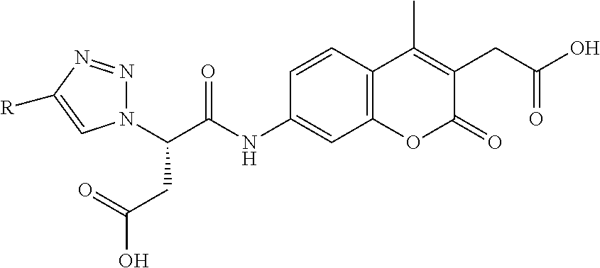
N1(C(C(NC2=CC3=C(C=C2)C(C)=C(CC(O)=O)C(=O)O3)=O)CC(O)=O)N=NC([R])=C1
